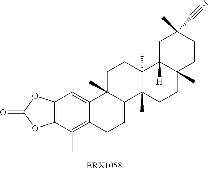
C12=C(C(C)=C3C(=C1)C1(C)C(=CC3)C3(C)C(C)(CC1)C1([H])C(C)(CC3)CCC(C)(C#N)C1)OC(=O)O2
